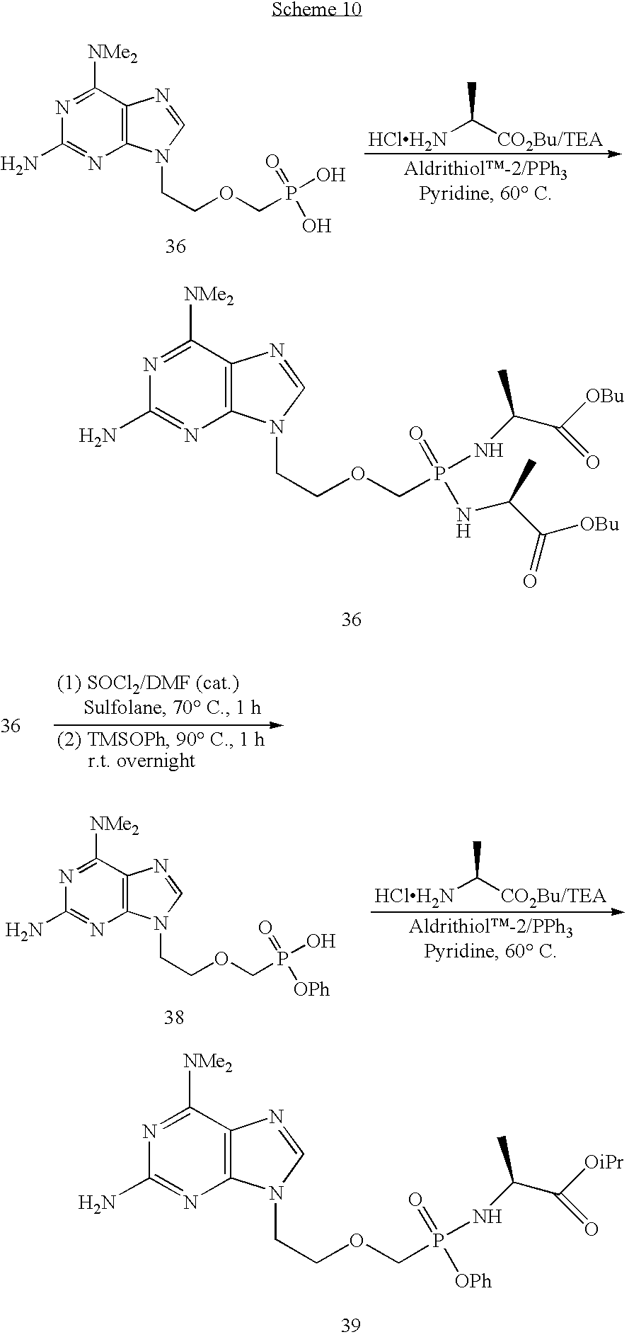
C1([NMe2])=NC(N)=NC2=C1N=CN2CCOCP(O)(=O)O.[HClH2N]C([CO2Bu/TEA])C.C1([NMe2])=NC(N)=NC2=C1N=CN2CCOCP(NC(C([OBu])=O)C)(=O)NC(C([OBu])=O)C.C1([NMe2])=NC(N)=NC2=C1N=CN2CCOCP(O)(=O)[OPh].[HClH2N]C([CO2Bu/TEA])C.C1([NMe2])=NC(N)=NC2=C1N=CN2CCOCP(NC(C([OiPr])=O)C)(=O)[OPh]
